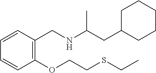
C1C(CC(NCC2=C(OCCSCC)C=CC=C2)C)CCCC1
